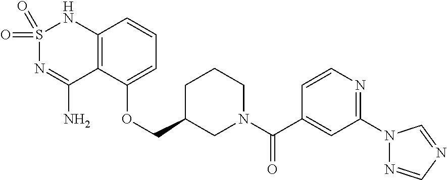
C12=C(C(OCC3CN(C(C4=CC(N5N=CN=C5)=NC=C4)=O)CCC3)=CC=C1)C(N)=NS(=O)(=O)N2
